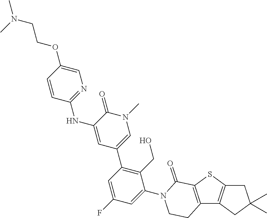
C12=C(C3=C(S1)C(=O)N(C1=CC(F)=CC(C4=CN(C)C(=O)C(NC5=NC=C(OCCN(C)C)C=C5)=C4)=C1CO)CC3)CC(C)(C)C2
